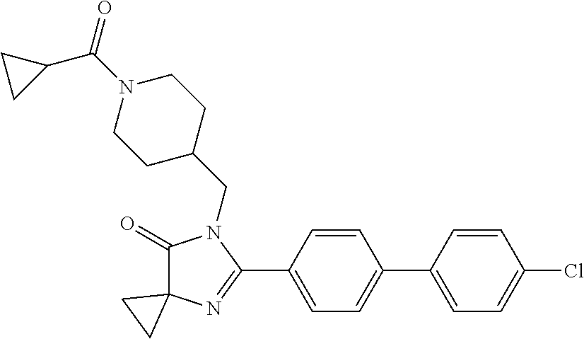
C1(=O)C2(N=C(C3=CC=C(C4=CC=C(Cl)C=C4)C=C3)N1CC1CCN(C(=O)C3CC3)CC1)CC2
